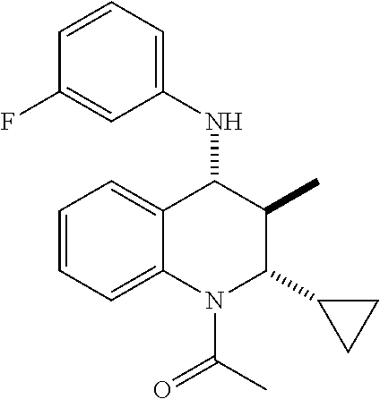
C1=CC=C2C(=C1)C(NC1=CC=CC(F)=C1)C(C)C(C1CC1)N2C(=O)C
